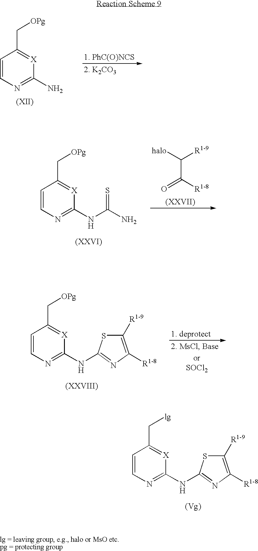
C1=CN=C(N)[X]=C1C[OPg].[1. PhC(O)NCS].C(C([halo])[R1-9])(=O)[R1-8].C1=CN=C(NC(N)=S)[X]=C1C[OPg].[SOCl2].C1=CN=C(NC2=NC([R1-8])=C([R1-9])S2)[X]=C1C[OPg].C1=CN=C(NC2=NC([R1-8])=C([R1-9])S2)[X]=C1C[lg]
